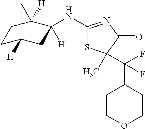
C1C2([H])CC(NC3=NC(=O)C(C(F)(C4CCOCC4)F)(C)S3)([H])C([H])(C1)C2
